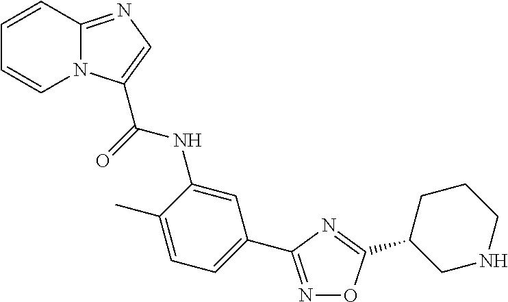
N1=C(C2=CC=C(C)C(NC(=O)C3=CN=C4N3C=CC=C4)=C2)N=C(C2CNCCC2)O1
